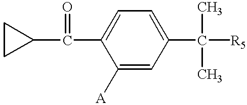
C1([A])=CC(C(C)(C)[R5])=CC=C1C(=O)C1CC1
